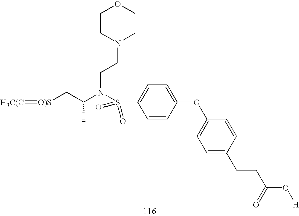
[O)S](CC(N(S(C1=CC=C(OC2=CC=C(CCC(O[H])=O)C=C2)C=C1)(=O)=O)CCN1CCOCC1)C)=[H3C(C]
